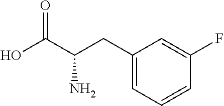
C1(CC(C(O)=O)N)=CC=CC(F)=C1
